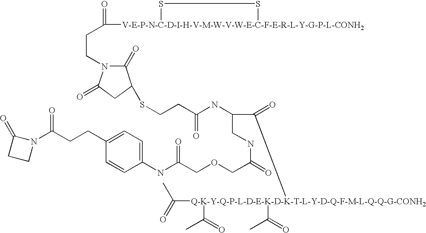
CC(=O)[Q-K-Y-Q-P-L-D-E-K-D-K-T-L-Y-D-Q-F-M-L-Q-Q-G-CONH2](C(C)=O)(C(C)=O)C(C(NC(=O)CCSC1C(=O)N(CCC([V-E-P-N-C-D-I-H-V-M-W-V-W-E-C-F-E-R-L-Y-G-P-L-CONH2]2SS2)=O)C(=O)C1)CNC(COCC(NC1=CC=C(CCC(=O)N2C(=O)CC2)C=C1)=O)=O)=O
